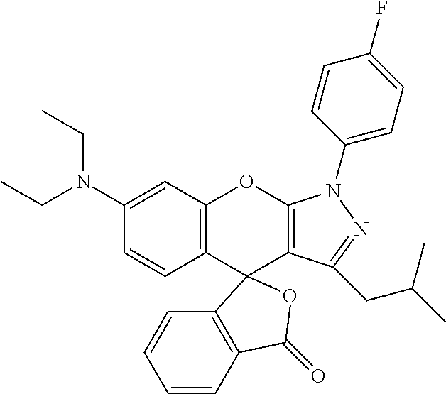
C1(N(CC)CC)=CC2=C(C=C1)C1(C3=C(O2)N(C2=CC=C(F)C=C2)N=C3CC(C)C)C2=C(C=CC=C2)C(=O)O1
